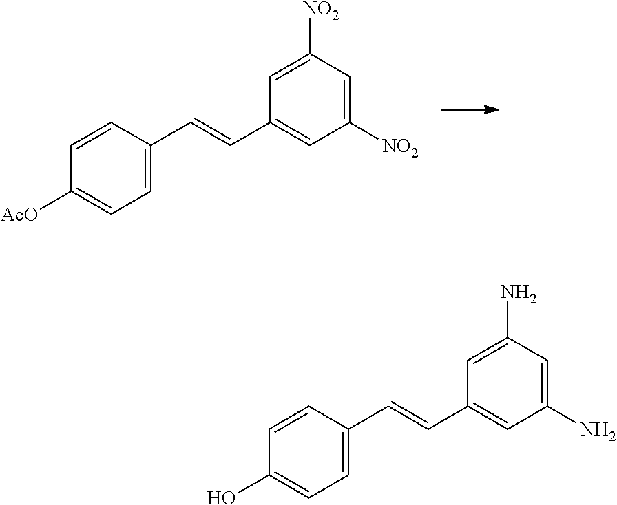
C1=C(C=CC2=CC([NO2])=CC([NO2])=C2)C=CC([AcO])=C1.C1=C(C=CC2=CC(N)=CC(N)=C2)C=CC(O)=C1
